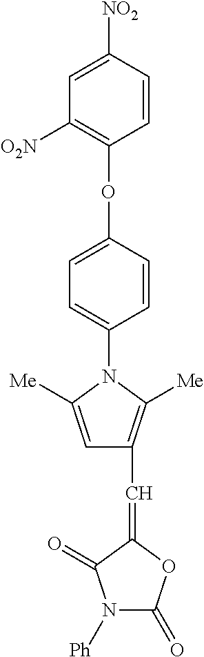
C1=C(OC2=C([O2N])C=C([NO2])C=C2)C=CC(N2C([Me])=CC(C=C3OC(=O)N([Ph])C3=O)=C2[Me])=C1
